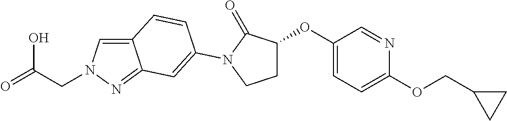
C12=CN(CC(O)=O)N=C1C=C(N1C(=O)C(OC3=CC=C(OCC4CC4)N=C3)CC1)C=C2
